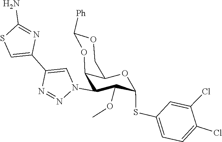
C1(N)=NC(C2=CN(C3C(OC)C(SC4=CC=C(Cl)C(Cl)=C4)OC4C3OC([Ph])OC4)N=N2)=CS1
